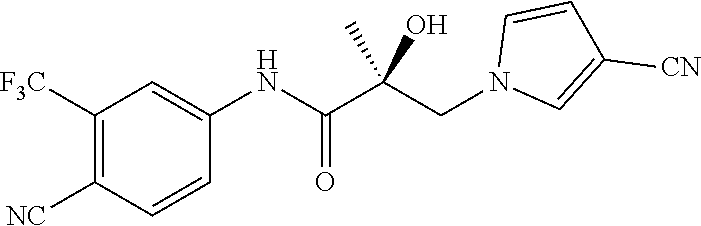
C1([F3C])=C([NC])C=CC(NC(C(CN2C=C([CN])C=C2)(C)O)=O)=C1
